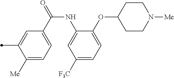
C1([Me])=CC=C(C(=O)NC2=CC([F3C])=CC=C2OC2CCN([Me])CC2)C=C1C
